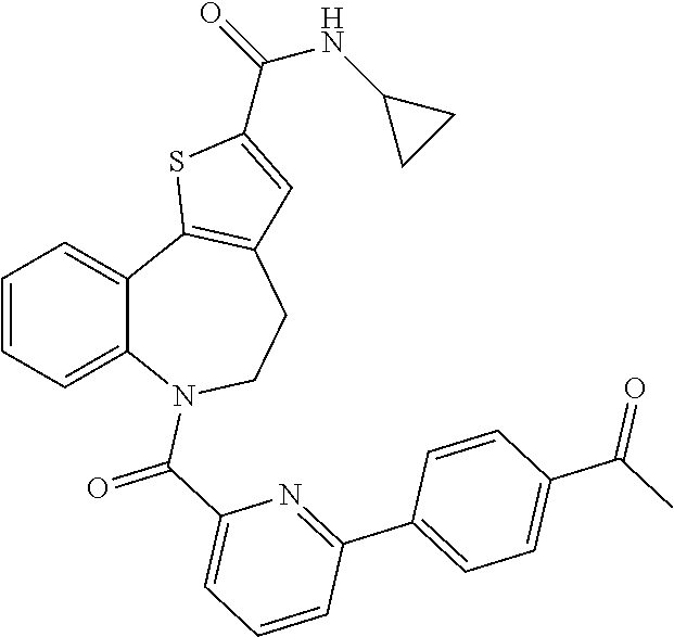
C1=CC=C2C(=C1)C1=C(CCN2C(C2=CC=CC(C3=CC=C(C(C)=O)C=C3)=N2)=O)C=C(C(=O)NC2CC2)S1
